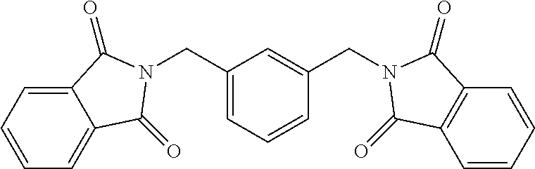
C12=CC=CC=C1C(=O)N(CC1=CC=CC(CN3C(=O)C4=C(C=CC=C4)C3=O)=C1)C2=O
